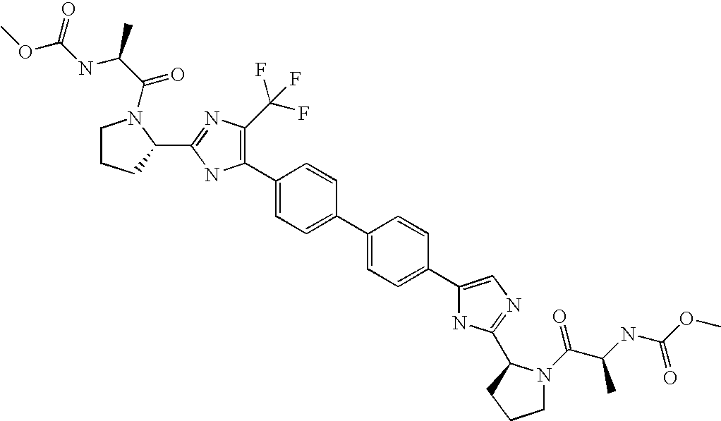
C1(C2=C(C(F)(F)F)N=C(C3N(C(C(C)NC(OC)=O)=O)CCC3)N2)=CC=C(C2=CC=C(C3=CN=C(C4N(C(C(NC(OC)=O)C)=O)CCC4)N3)C=C2)C=C1
